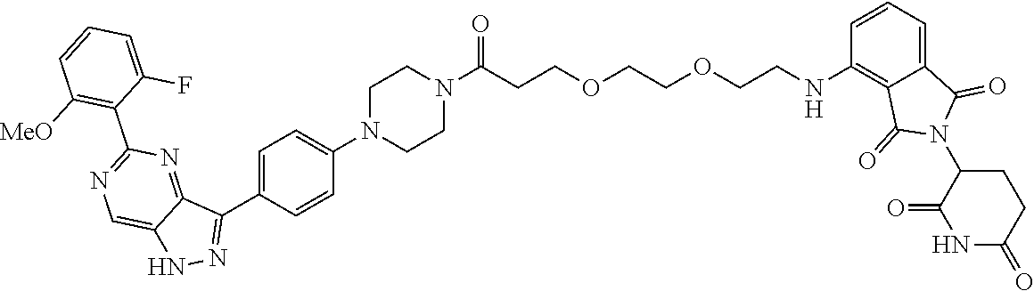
C1(C2=C([MeO])C=CC=C2F)=NC=C2C(=N1)C(C1=CC=C(N3CCN(C(CCOCCOCCNC4=C5C(=CC=C4)C(=O)N(C4CCC(=O)NC4=O)C5=O)=O)CC3)C=C1)=NN2
